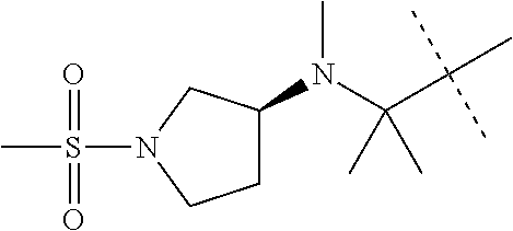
C1C(N(C(C(C)(C)C)(C)C)C)CN(S(C)(=O)=O)C1
